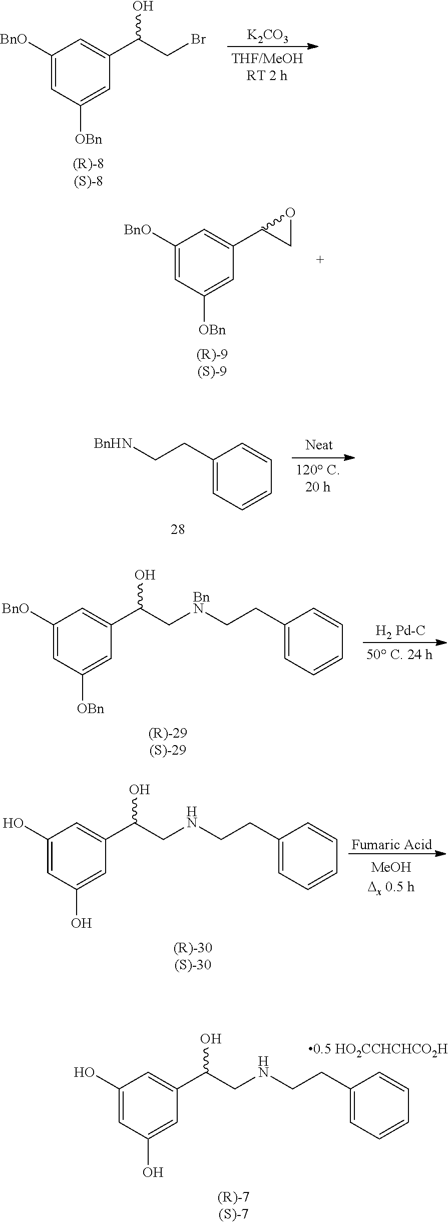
[K2CO3].C1([BnO])=CC([OBn])=CC(C(CBr)O)=C1.[H2 Pd-C].C1([BnO])=CC([OBn])=CC(C(C[BnN]CCC2=CC=CC=C2)O)=C1.[Fumaric Acid].C1(O)=CC(O)=CC(C(CNCCC2=CC=CC=C2)O)=C1.C1(O)=CC(O)=CC(C(CNCCC2=CC=CC=C2)O)=C1.C1([BnO])=CC([OBn])=CC(C2CO2)=C1.C1(CC[BnHN])=CC=CC=C1
